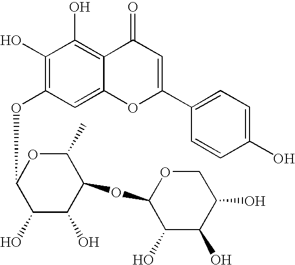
C1(O)=C(OC2OC(C)C(OC3OCC(O)C(O)C3O)C(O)C2O)C=C2C(=C1O)C(=O)C=C(C1=CC=C(O)C=C1)O2
